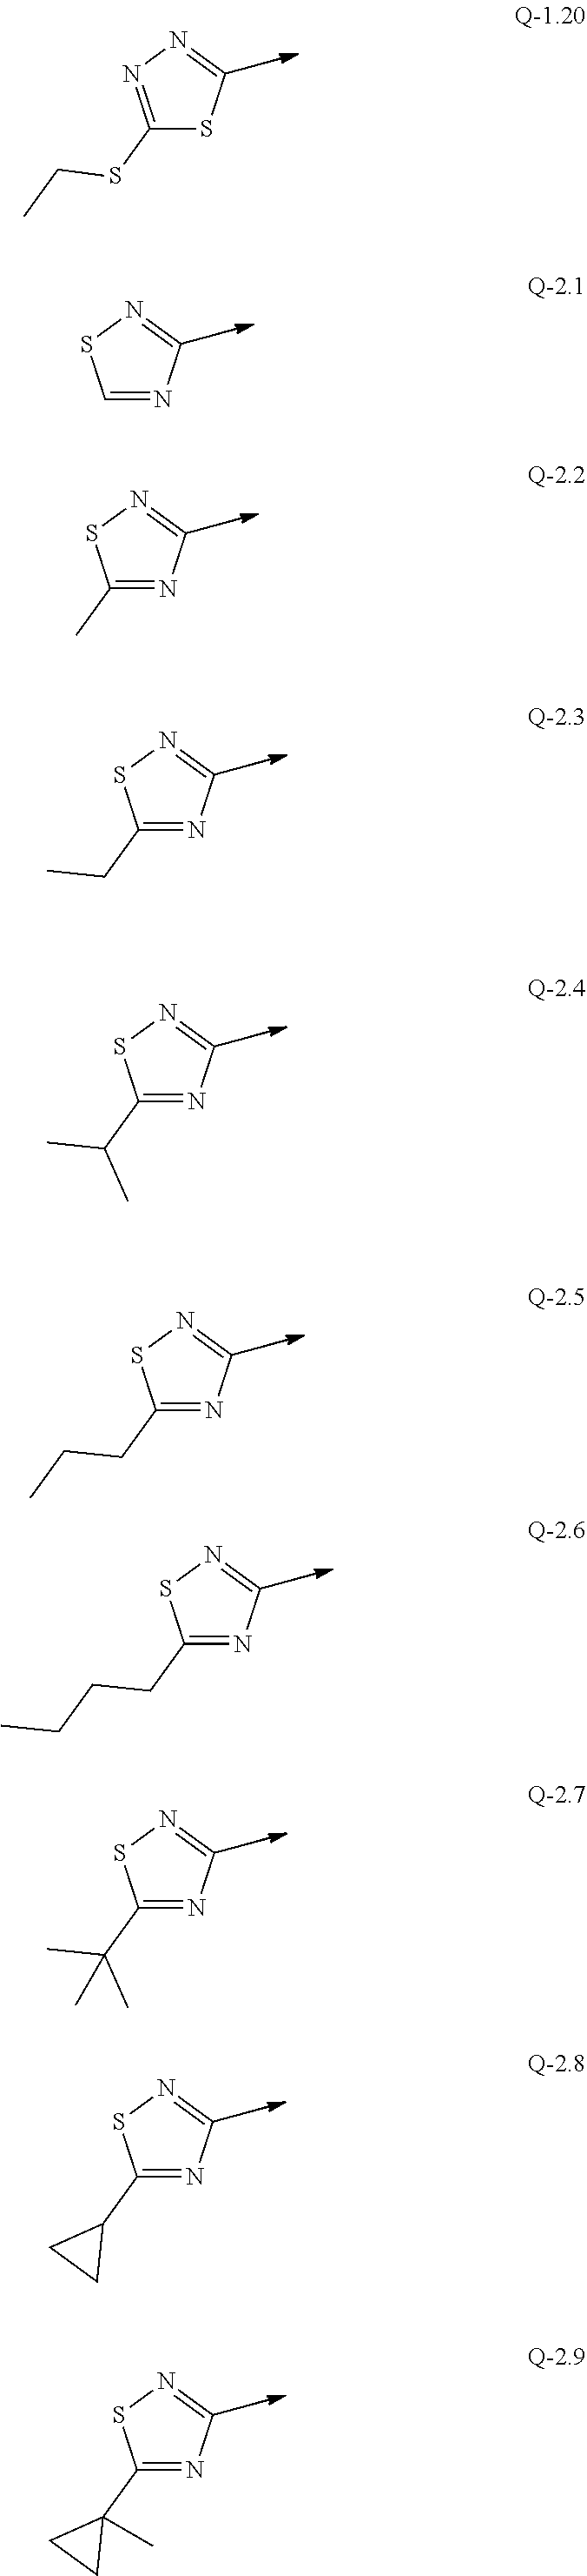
C1(SCC)=NN=CS1.C1=NC=NS1.C1(C)=NC=NS1.C1(CC)=NC=NS1.C1(C(C)C)=NC=NS1.C1(CCC)=NC=NS1.C1(CCCC)=NC=NS1.C1(C(C)(C)C)=NC=NS1.C1(C2CC2)=NC=NS1.C1(C2(C)CC2)=NC=NS1
